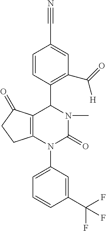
N#CC1=CC(C(=O)[H])=C(C2C3=C(N(C4=CC=CC(C(F)(F)F)=C4)C(=O)N2C)CCC3=O)C=C1
